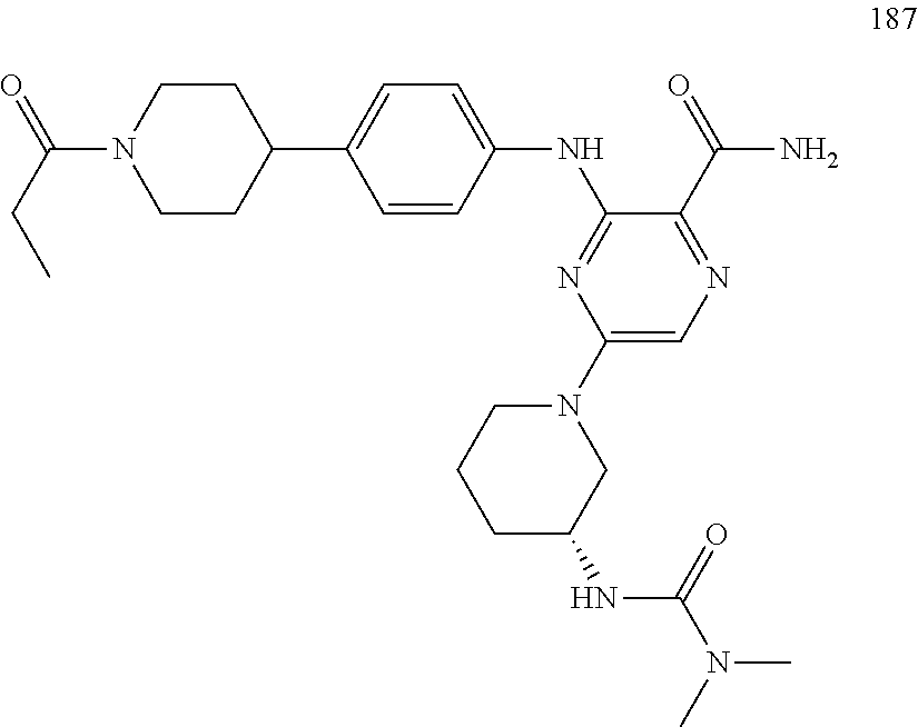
C1=CC(NC2=NC(N3CCCC(NC(N(C)C)=O)C3)=CN=C2C(N)=O)=CC=C1C1CCN(C(=O)CC)CC1
